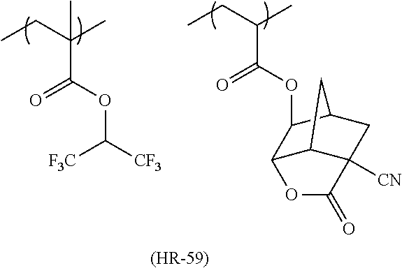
CCC(C)C(OC1C2C3C([CN])(CC1C3)C(=O)O2)=O.CCC(C)(C)C(OC([F3C])[CF3])=O.[(HR-59)]
